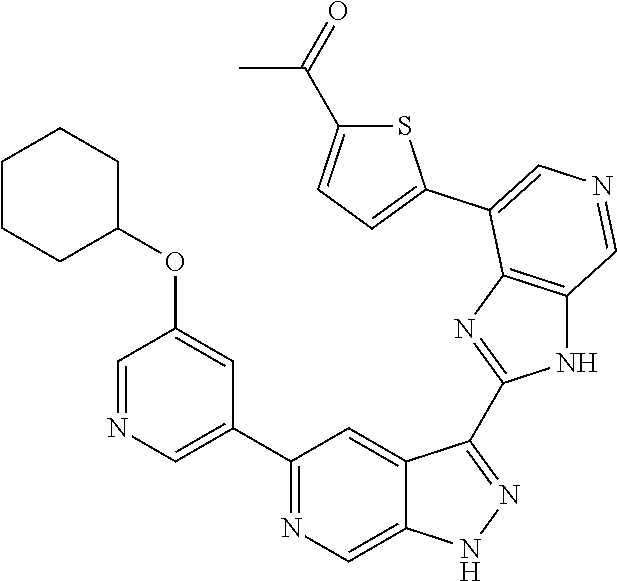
C1(C2=CN=CC(OC3CCCCC3)=C2)=NC=C2C(=C1)C(C1=NC3=C(N1)C=NC=C3C1=CC=C(C(=O)C)S1)=NN2
